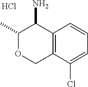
C12=C(C=CC=C1Cl)C(N)C(C)OC2.Cl
